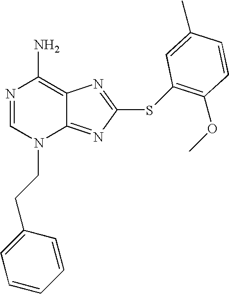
N1=CN(CCC2=CC=CC=C2)C2=NC(SC3=C(OC)C=CC(C)=C3)=NC2=C1N
